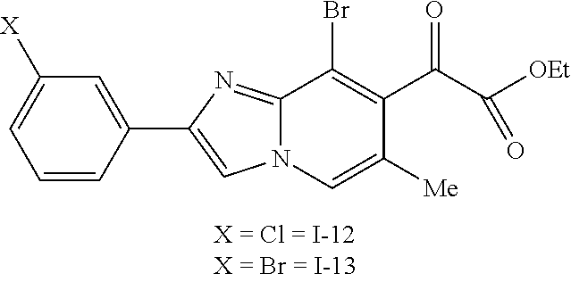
C12=NC(C3=CC([X])=CC=C3)=CN1C=C([Me])C(C(C([OEt])=O)=O)=C2Br
